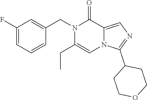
C1(F)=CC=CC(CN2C(CC)=CN3C(=CN=C3C3CCOCC3)C2=O)=C1
